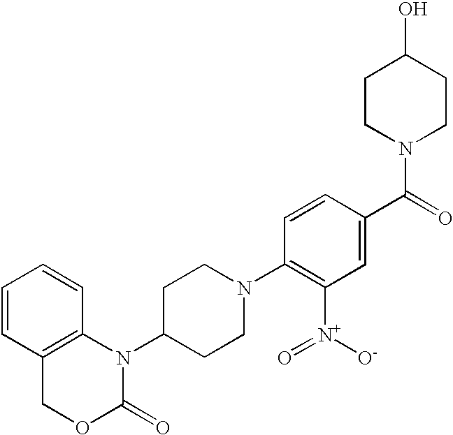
C1=CC2=C(C=C1)N(C1CCN(C3=C([N+]([O-])=O)C=C(C(N4CCC(O)CC4)=O)C=C3)CC1)C(=O)OC2
